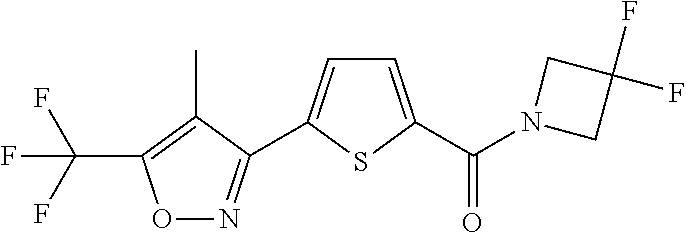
C(F)(F)(C1=C(C)C(C2=CC=C(C(N3CC(F)(F)C3)=O)S2)=NO1)F
